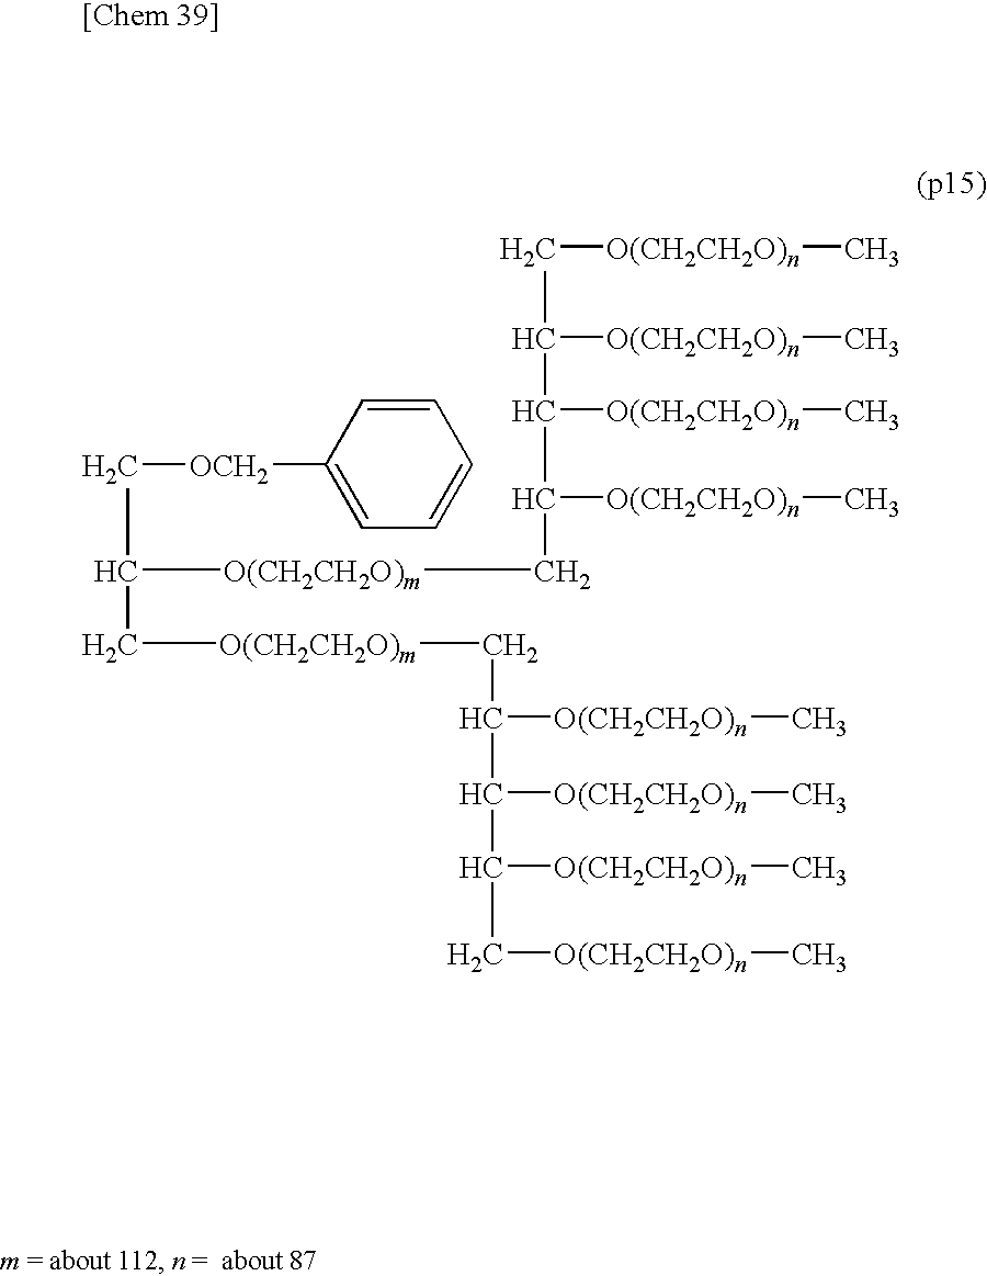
C1=CC([OCH2]CC([O(CH2CH2O)m]CC(C([O(CH2CH2O)n]C)C([O(CH2CH2O)n]C)C[O(CH2CH2O)n]C)[O(CH2CH2O)n]C)C[O(CH2CH2O)m]CC([O(CH2CH2O)n]C)C([O(CH2CH2O)n]C)C([O(CH2CH2O)n]C)C[O(CH2CH2O)n]C)=CC=C1
